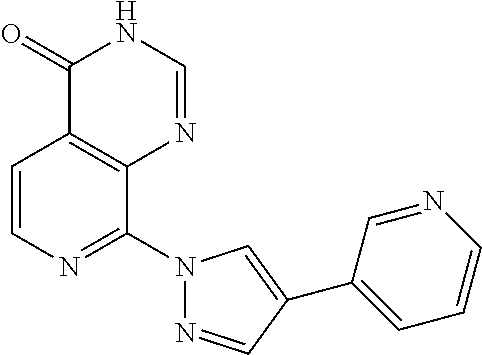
C1=CN=C(N2N=CC(C3=CC=CN=C3)=C2)C2=C1C(=O)NC=N2
